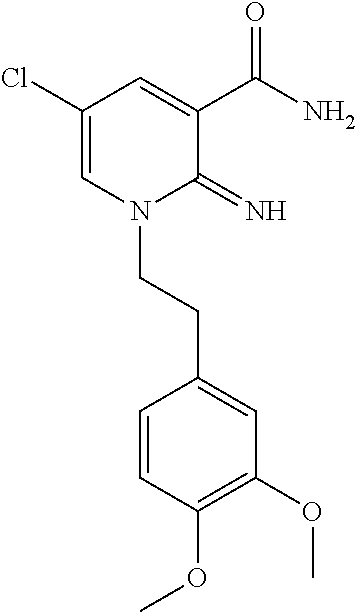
C1(Cl)=CN(CCC2=CC(OC)=C(OC)C=C2)C(=N)C(C(N)=O)=C1
